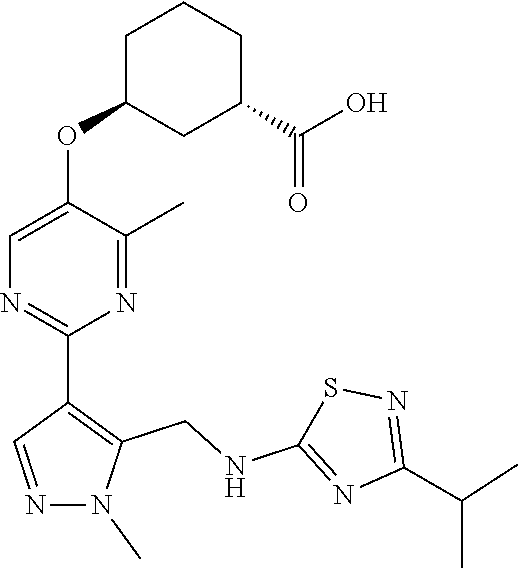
N1(C)N=CC(C2=NC=C(OC3CC(C(O)=O)CCC3)C(C)=N2)=C1CNC1=NC(C(C)C)=NS1
